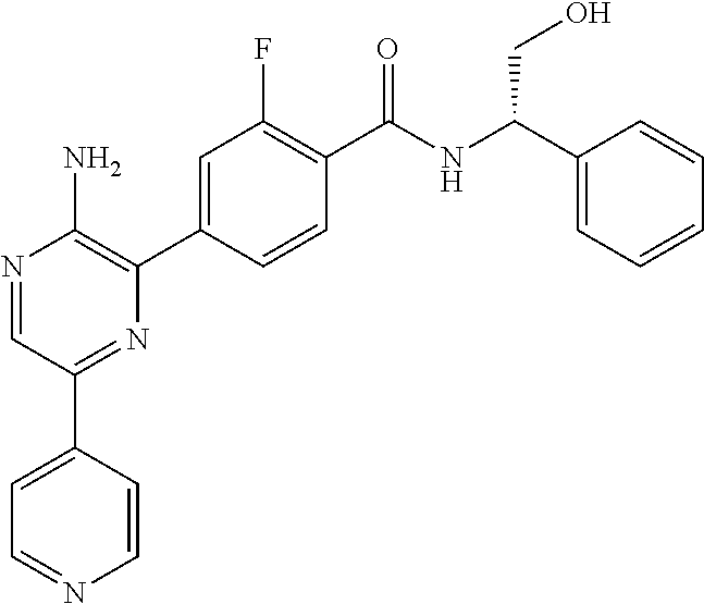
N1=CC(C2=CC=NC=C2)=NC(C2=CC(F)=C(C(NC(C3=CC=CC=C3)CO)=O)C=C2)=C1N
